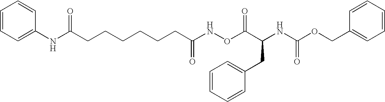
C1=CC=C(NC(CCCCCCC(NOC(C(CC2=CC=CC=C2)NC(OCC2=CC=CC=C2)=O)=O)=O)=O)C=C1
